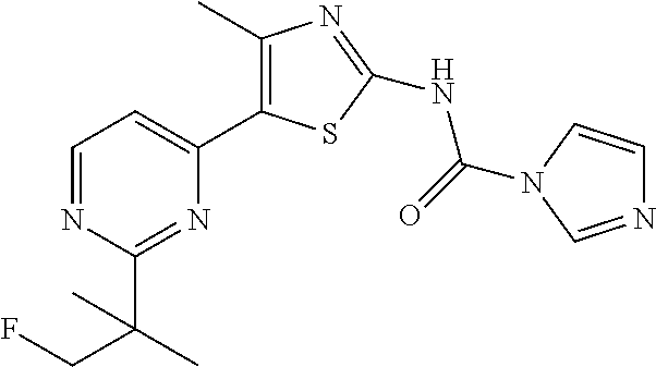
C1=NC(C(CF)(C)C)=NC(C2=C(C)N=C(NC(=O)N3C=CN=C3)S2)=C1
